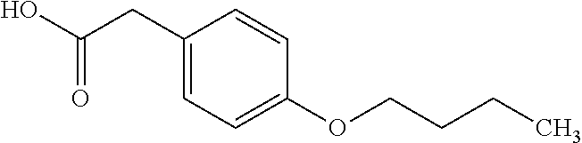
C1(CC(O)=O)=CC=C(OCCCC)C=C1
